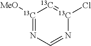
[13C]1([MeO])=NC=N[13C](Cl)=[13C]1
